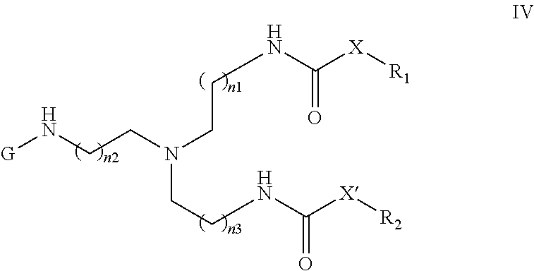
[G]NCCN(CCNC([X][R1])=O)CCNC([X][R2])=O
